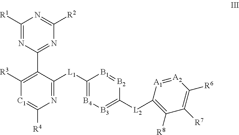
C1([R3])=C(C2=NC([R2])=NC([R1])=N2)C([L1]C2=[B4][B3]=C([L2]C3=C([R8])C([R7])=C([R6])[A2]=[A1]3)[B2]=[B1]2)=NC([R4])=[C1]1
